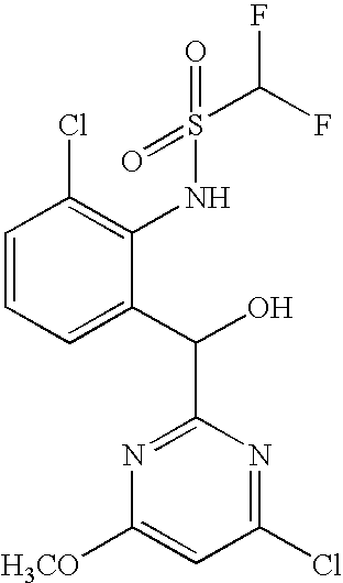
C1=CC=C(C(O)C2=NC([H3CO])=CC(Cl)=N2)C(NS(=O)(=O)C(F)F)=C1Cl
